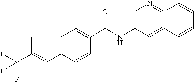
C1=C(C=C(C(F)(F)F)C)C=CC(C(NC2=CN=C3C(=C2)C=CC=C3)=O)=C1C
